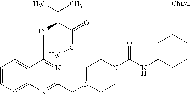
C1=CC=C2C(=C1)C(NC(C(OC)=O)C(C)C)=NC(CN1CCN(C(NC3CCCCC3)=O)CC1)=N2
